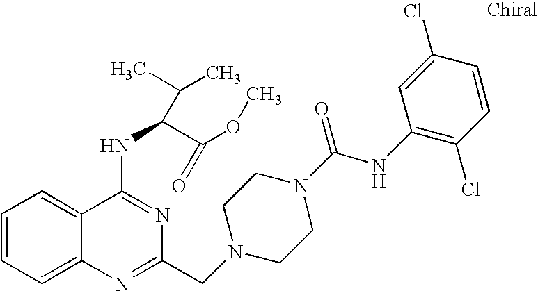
C1=CC=C2C(=C1)C(NC(C(OC)=O)C(C)C)=NC(CN1CCN(C(NC3=C(Cl)C=CC(Cl)=C3)=O)CC1)=N2
